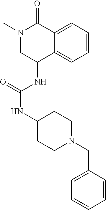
N1(C)CC(NC(NC2CCN(CC3=CC=CC=C3)CC2)=O)C2=CC=CC=C2C1=O
